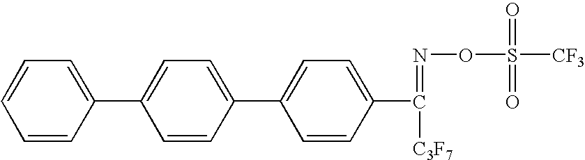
C1=CC(C2=CC=C(C3=CC=C(C([C3F7])=NOS(=O)(=O)[CF3])C=C3)C=C2)=CC=C1
